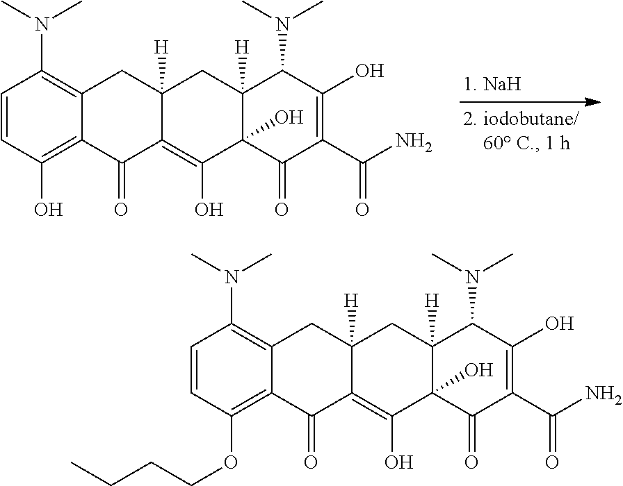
C1=CC(O)=C2C(=C1N(C)C)CC1([H])C(=C(O)C3(O)C([H])(C1)C(N(C)C)C(O)=C(C(N)=O)C3=O)C2=O.C1=CC(OCCCC)=C2C(=C1N(C)C)CC1([H])C(=C(O)C3(O)C([H])(C1)C(N(C)C)C(O)=C(C(N)=O)C3=O)C2=O
